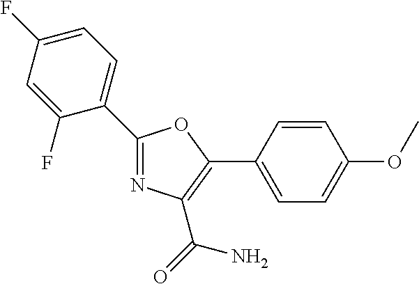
N1=C(C2=CC=C(F)C=C2F)OC(C2=CC=C(OC)C=C2)=C1C(=O)N
